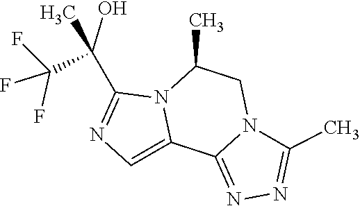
FC(F)(F)C(C)(C1=NC=C2N1C(C)CN1C2=NN=C1C)O
